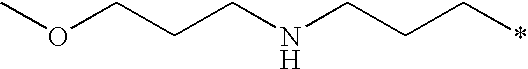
COCCCNCCC*
